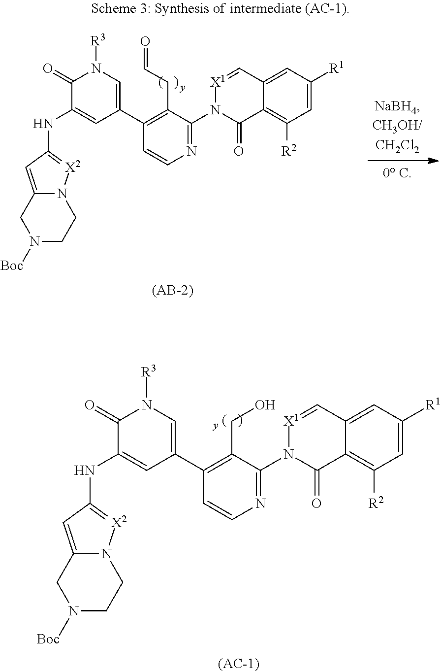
C12=CC(NC3=CC(C4=C(CC=O)C(N5C(=O)C6=C([R2])C=C([R1])C=C6C=[X1]5)=NC=C4)=CN([R3])C3=O)=[X2]N1CCN([Boc])C2.C12=CC(NC3=CC(C4=C(CO)C(N5C(=O)C6=C([R2])C=C([R1])C=C6C=[X1]5)=NC=C4)=CN([R3])C3=O)=[X2]N1CCN([Boc])C2
